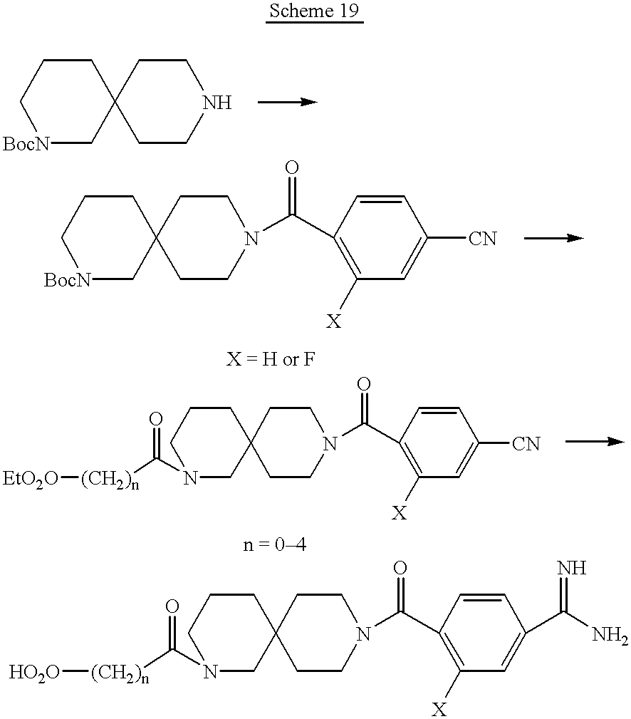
[BocN]1CC2(CCC1)CCNCC2.[BocN]1CC2(CCC1)CCN(C(C1=C([X])C=C([CN])C=C1)=O)CC2.C1C2(CCCN1C([(CH2)n][EtO2O])=O)CCN(C(C1=C([X])C=C([CN])C=C1)=O)CC2.C1C2(CCCN1C(=O)[(CH2)n][HO2O])CCN(C(C1=C([X])C=C(C(N)=N)C=C1)=O)CC2
